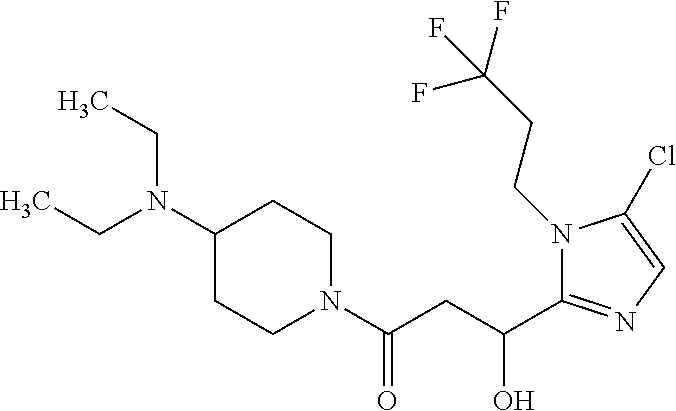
C1(N(CC)CC)CCN(C(CC(C2=NC=C(Cl)N2CCC(F)(F)F)O)=O)CC1
